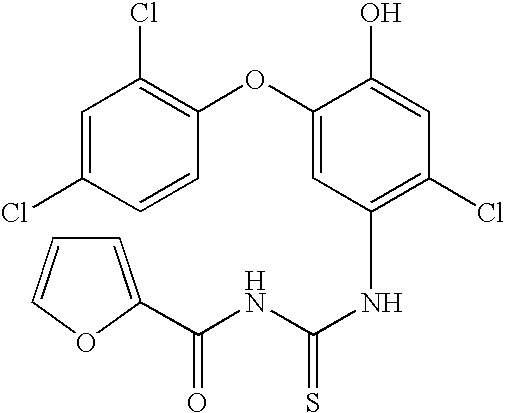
C1=C(Cl)C=CC(OC2=CC(NC(=S)NC(=O)C3=CC=CO3)=C(Cl)C=C2O)=C1Cl
